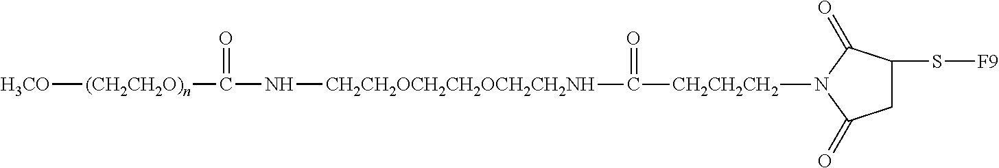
C1C(S[F9])C(=O)N([CH2CH2CH2]C([CH2CH2OCH2CH2OCH2CH2NH]NC([(CH2CH2O)n][H3CO])=O)=O)C1=O
